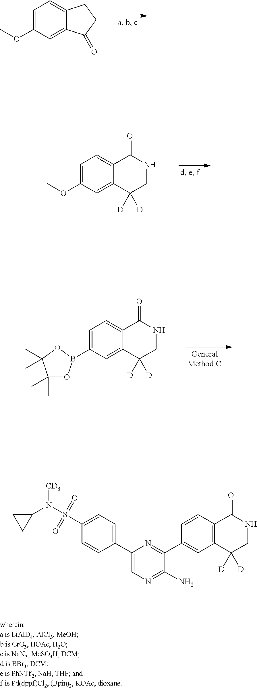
C12=CC=C(OC)C=C1C(=O)CC2.C12=CC=C(OC)C=C1C([D])([D])CNC2=O.C12=CC=C(B3OC(C)(C)C(C)(C)O3)C=C1C([D])([D])CNC2=O.C1(C2=CC3=C(C=C2)C(=O)NCC3([D])[D])=NC(C2=CC=C(S(N(C3CC3)[CD3])(=O)=O)C=C2)=CN=C1N
